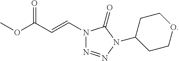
COC(C=CN1N=NN(C2CCOCC2)C1=O)=O
